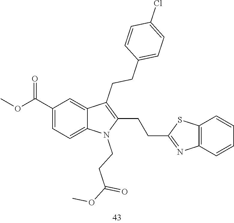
C1(C(OC)=O)=CC=C2C(=C1)C(CCC1=CC=C(Cl)C=C1)=C(CCC1=NC3=C(S1)C=CC=C3)N2CCC(OC)=O
